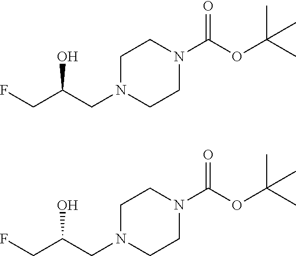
C1N(CC(CF)O)CCN(C(OC(C)(C)C)=O)C1.C1N(CC(CF)O)CCN(C(OC(C)(C)C)=O)C1
